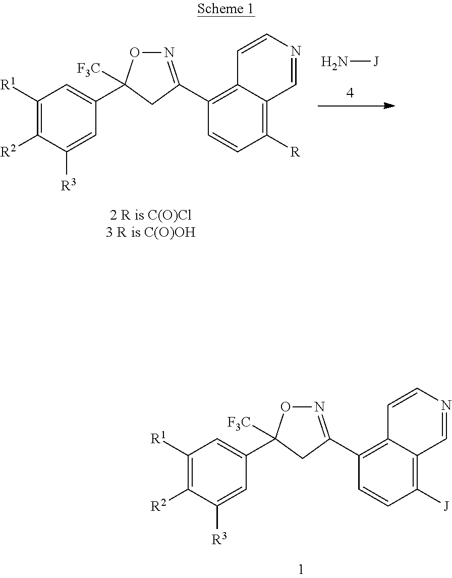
C1(C2([F3C])ON=C(C3=C4C(=C([R])C=C3)C=NC=C4)C2)=CC([R1])=C([R2])C([R3])=C1.N[J].C1(C2([F3C])ON=C(C3=C4C(=C([J])C=C3)C=NC=C4)C2)=CC([R1])=C([R2])C([R3])=C1
